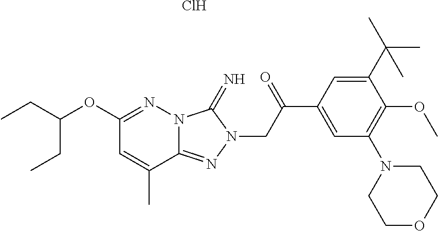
N12C(=NN(CC(C3=CC(N4CCOCC4)=C(OC)C(C(C)(C)C)=C3)=O)C1=N)C(C)=CC(OC(CC)CC)=N2.Cl
